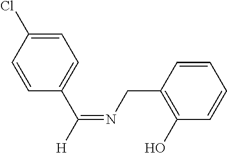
C1=C(Cl)C=CC(C([H])=NCC2=C(O)C=CC=C2)=C1
